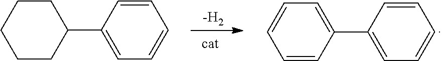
[-H2].C1=CC(C2=CC=CC=C2)=CC=C1.C1CC(C2=CC=CC=C2)CCC1
